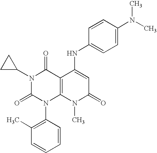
N1(C2CC2)C(=O)N(C2=C(C)C=CC=C2)C2=C(C1=O)C(NC1=CC=C(N(C)C)C=C1)=CC(=O)N2C
